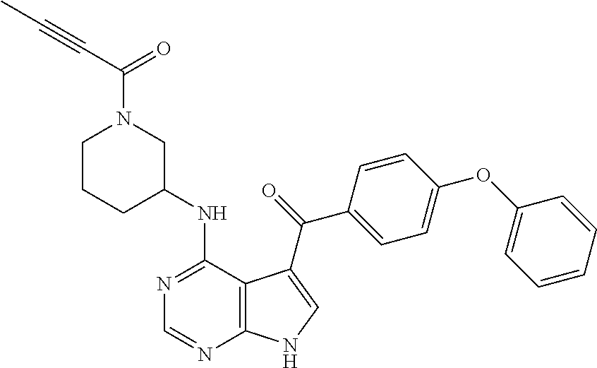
N1=C(NC2CN(C(C#CC)=O)CCC2)C2=C(N=C1)NC=C2C(=O)C1=CC=C(OC2=CC=CC=C2)C=C1
